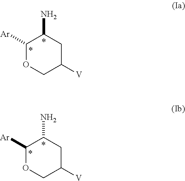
C1([Ar])OCC([V])CC1N.C1([Ar])OCC([V])CC1N
